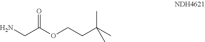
O=C(CN)OCCC(C)(C)C
